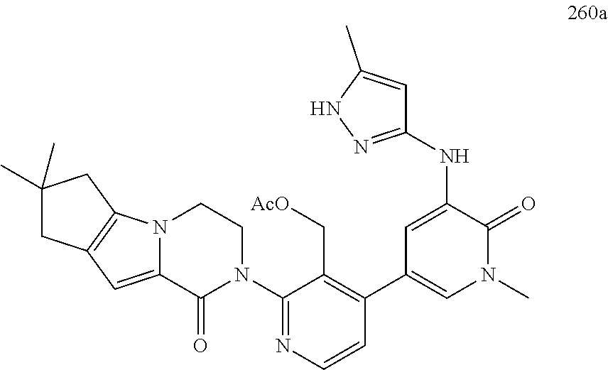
N12C(=CC3=C1CC(C)(C)C3)C(=O)N(C1=NC=CC(C3=CN(C)C(=O)C(NC4=NNC(C)=C4)=C3)=C1C[AcO])CC2
